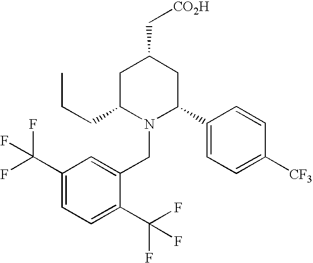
C1(C[CO2H])CC(CCC)N(CC2=CC(C(F)(F)F)=CC=C2C(F)(F)F)C(C2=CC=C([CF3])C=C2)C1
